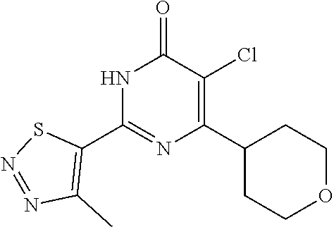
N1C(C2=C(C)N=NS2)=NC(C2CCOCC2)=C(Cl)C1=O
